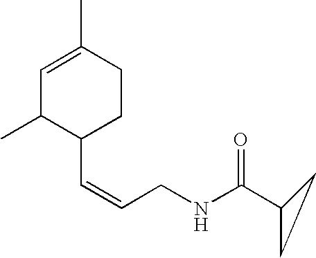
C(=CCNC(C1CC1)=O)C1CCC(C)=CC1C
